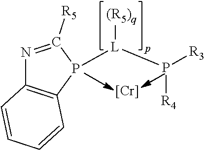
[Cr].N1=C([R5])P([L]([(R5)q])P([R3])[R4])C2=C1C=CC=C2
